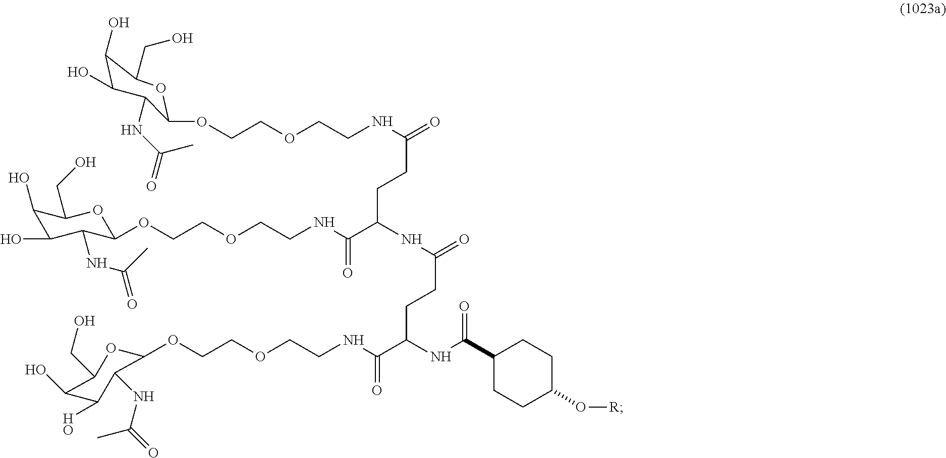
O(CCOCCNC(=O)C(NC(CCC(C(NCCOCCOC1OC(CO)C(O)C(O)C1NC(=O)C)=O)NC(C1CCC(O[R])CC1)=O)=O)CCC(NCCOCCOC1OC(CO)C(O)C(O)C1NC(=O)C)=O)C1OC(CO)C(O)C(O)C1NC(=O)C
